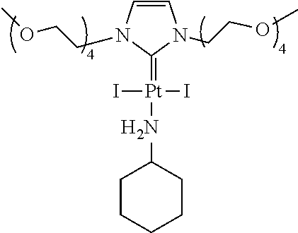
[Pt](I)(I)(=C1N(CCOC)C=CN1CCOC)NC1CCCCC1
